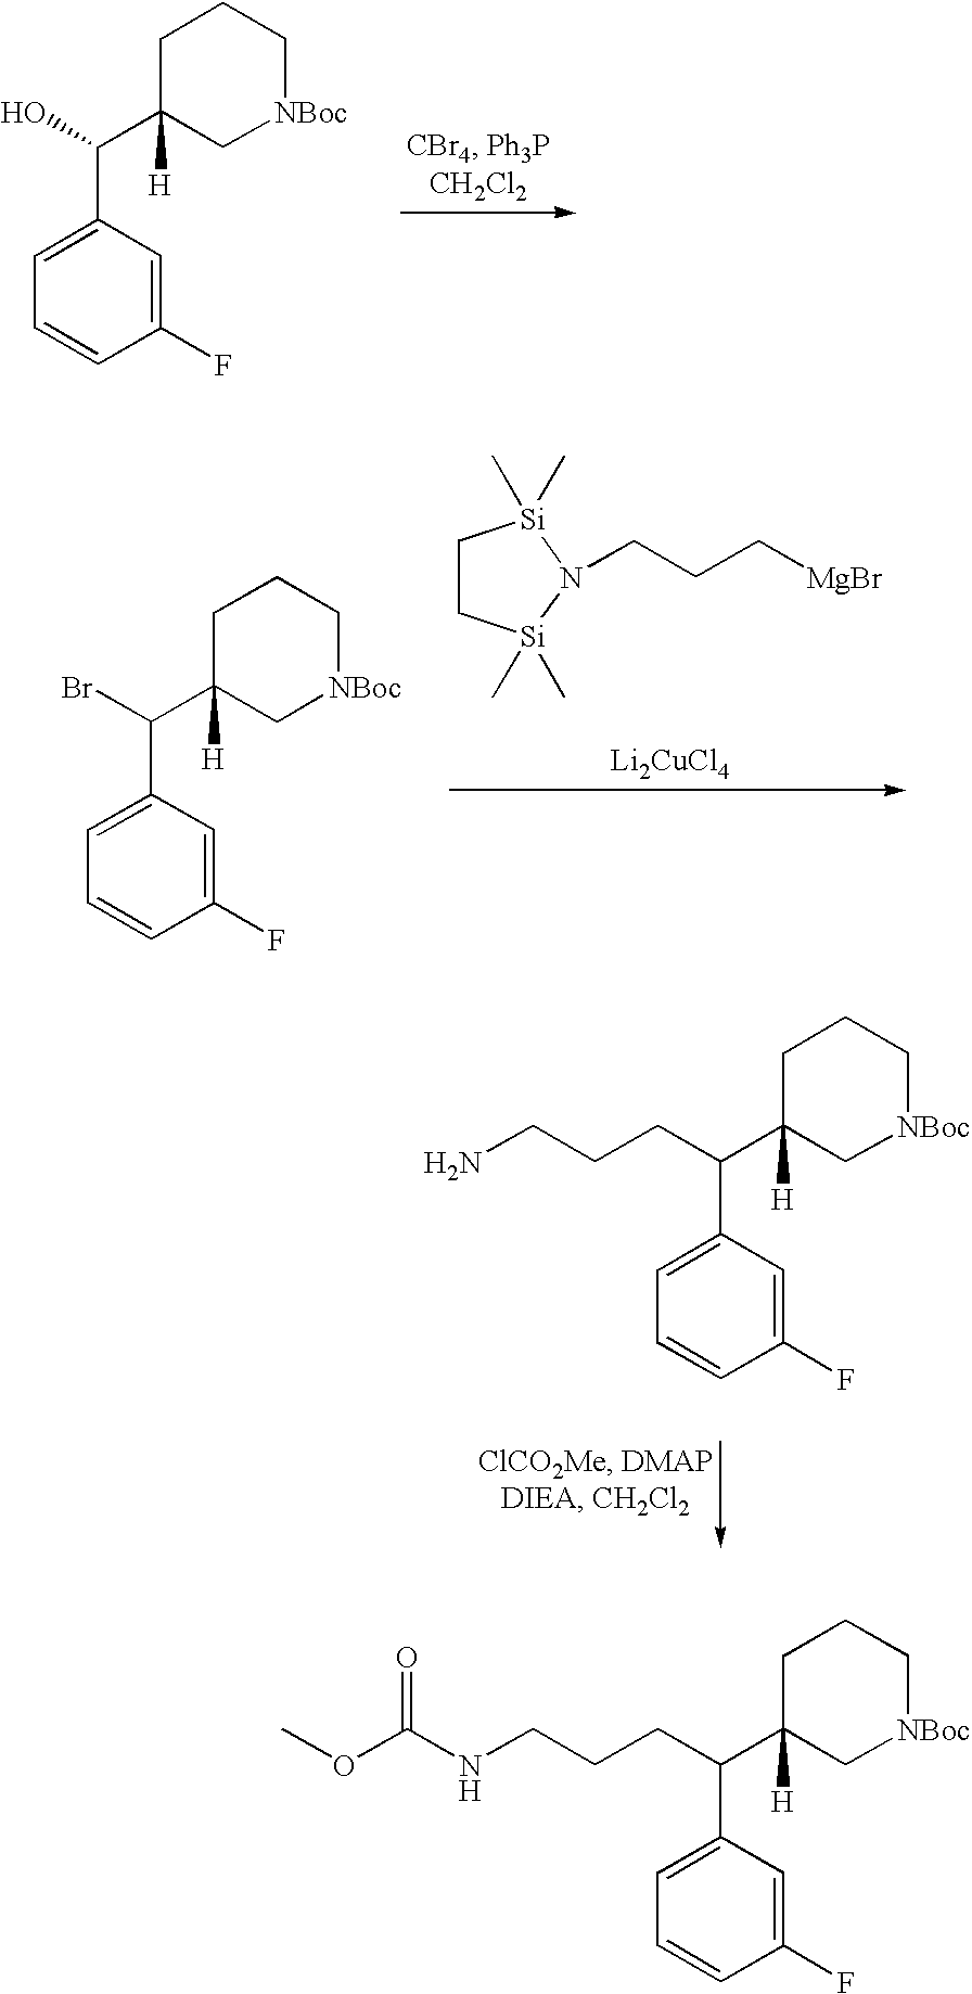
C1(C(O)C2([H])C[NBoc]CCC2)=CC=CC(F)=C1.C1(C(Br)C2([H])C[NBoc]CCC2)=CC=CC(F)=C1.C1C[Si](C)(C)N(CCC[MgBr])[Si]1(C)C.[Li2CuCl4].NCCCC(C1=CC=CC(F)=C1)C1([H])C[NBoc]CCC1.N(CCCC(C1=CC=CC(F)=C1)C1([H])C[NBoc]CCC1)C(=O)OC
